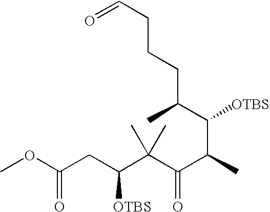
O=CCCCC(C([OTBS])C(C(=O)C(C(CC(OC)=O)[OTBS])(C)C)C)C
